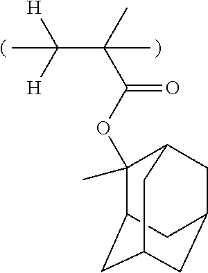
O(C(=O)C(C([H])([H])C)(C)C)C1(C)C2CC3CC(CC1C3)C2
